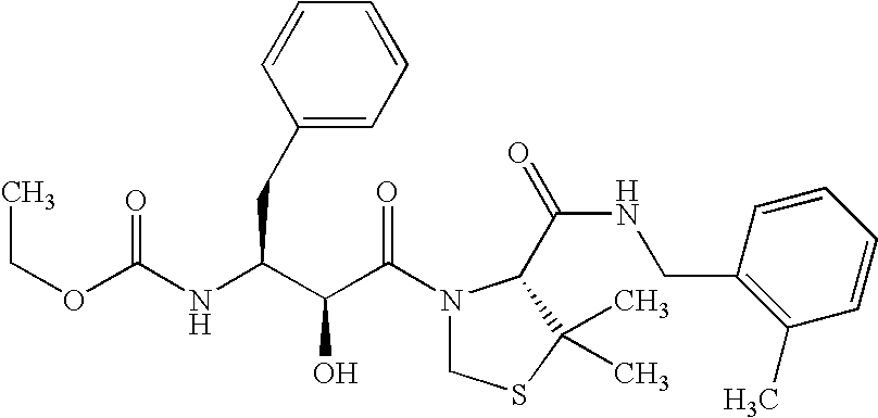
O(C(=O)NC(CC1=CC=CC=C1)C(C(N1CSC(C)(C)C1C(NCC1=C(C)C=CC=C1)=O)=O)O)CC
